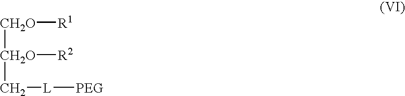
[CH2O]([CH2O]([R2])C[L][PEG])[R1]
